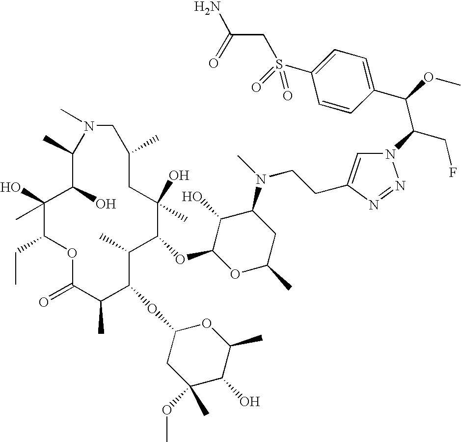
C1(C)C(O)C(C)(O)C(CC)OC(=O)C(C)C(OC2CC(C)(OC)C(O)C(C)O2)C(C)C(OC2OC(C)CC(N(CCC3=CN(C(CF)C(C4=CC=C(S(CC(N)=O)(=O)=O)C=C4)OC)N=N3)C)C2O)C(C)(O)CC(C)CN1C
